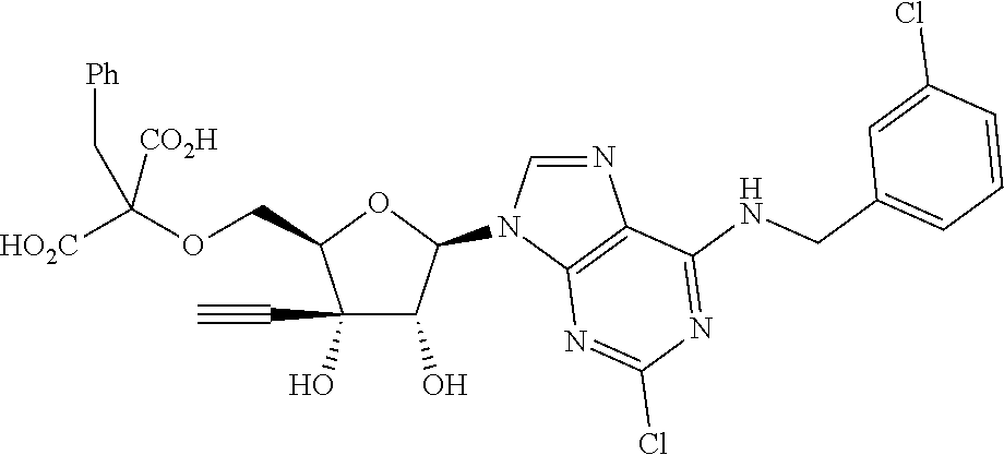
C1(O)(C#C)C(O)C(N2C=NC3=C2N=C(Cl)N=C3NCC2=CC=CC(Cl)=C2)OC1COC([HO2C])([CO2H])C[Ph]
